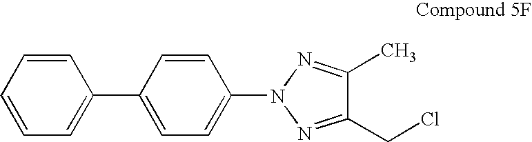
C1=CC=CC=C1C1=CC=C(N2N=C(C)C(CCl)=N2)C=C1
